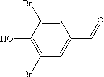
C1=C(C=O)C=C(Br)C(O)=C1Br
